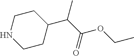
C1CNCCC1C(C(OCC)=O)C
